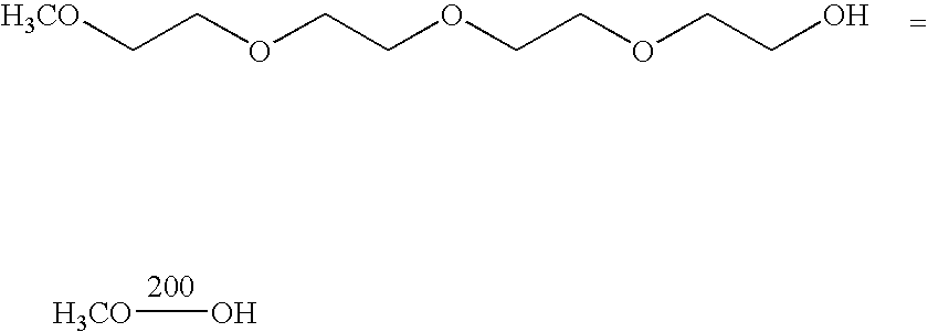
[H3CO]O.[H3CO]CCOCCOCCOCCO
